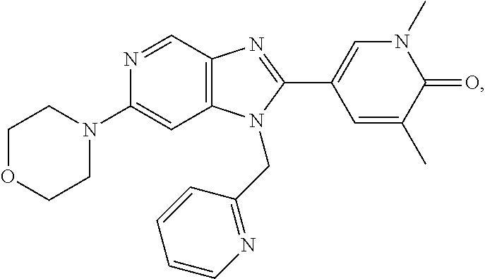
C1(N2CCOCC2)=CC2=C(C=N1)N=C(C1=CN(C)C(=O)C(C)=C1)N2CC1=NC=CC=C1
